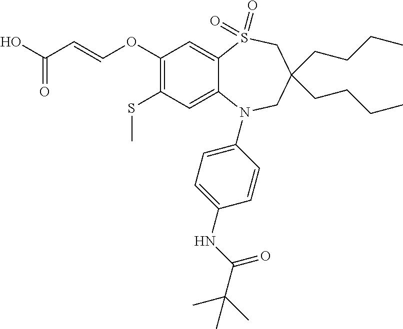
OC(C=COC1=C(SC)C=C2C(=C1)S(=O)(=O)CC(CCCC)(CCCC)CN2C1=CC=C(NC(=O)C(C)(C)C)C=C1)=O
